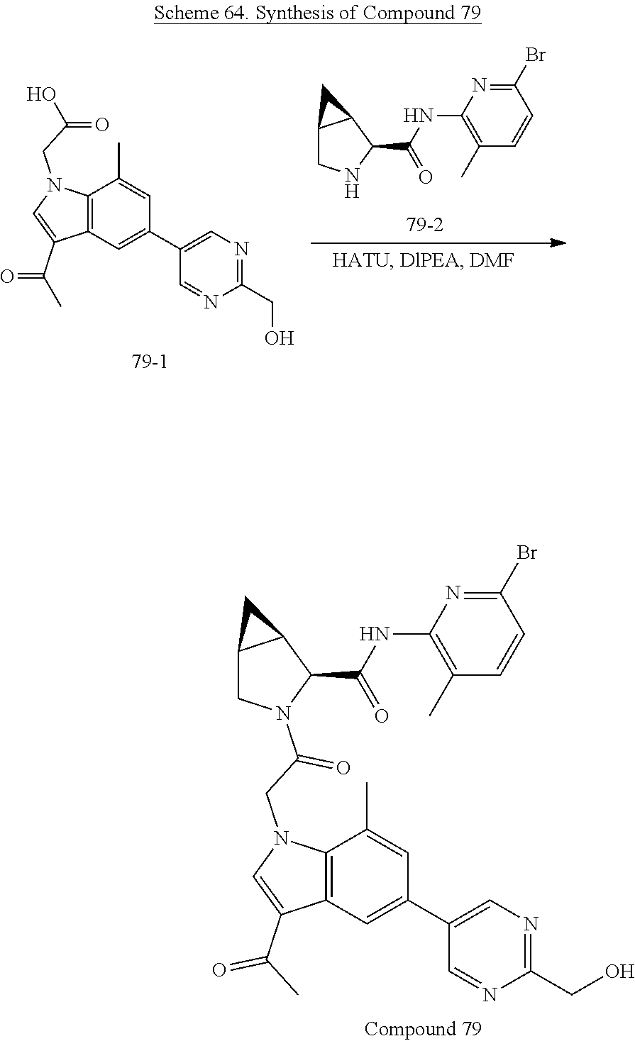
C1(C2=CC3=C(C(C)=C2)N(CC(N2C(C(NC4=C(C)C=CC(Br)=N4)=O)C4C(C2)C4)=O)C=C3C(C)=O)=CN=C(CO)N=C1.C1(C2=CC3=C(C(C)=C2)N(CC(O)=O)C=C3C(C)=O)=CN=C(CO)N=C1.C1(C(NC2=C(C)C=CC(Br)=N2)=O)C2C(CN1)C2
